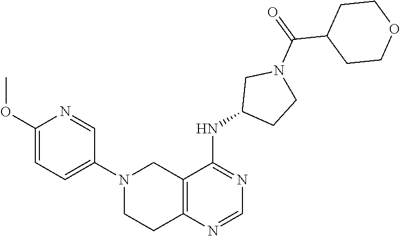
C1(N2CCC3=C(C2)C(NC2CCN(C(C4CCOCC4)=O)C2)=NC=N3)=CC=C(OC)N=C1
